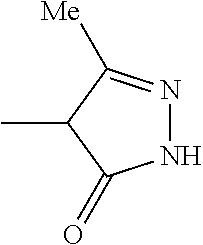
N1N=C([Me])C(C)C1=O
